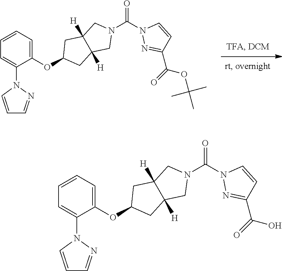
N1(C(N2N=C(C(=O)OC(C)(C)C)C=C2)=O)CC2([H])C([H])(C1)CC(OC1=CC=CC=C1N1C=CC=N1)C2.N1(C(N2N=C(C(=O)O)C=C2)=O)CC2([H])C([H])(C1)CC(OC1=CC=CC=C1N1C=CC=N1)C2
